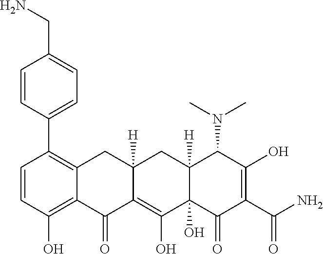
C1=CC(O)=C2C(=C1C1=CC=C(CN)C=C1)CC1([H])C(=C(O)C3(O)C([H])(C1)C(N(C)C)C(O)=C(C(N)=O)C3=O)C2=O
